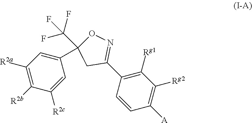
C1=CC([A])=C([Rg2])C([Rg1])=C1C1=NOC(C2=CC([R2a])=C([R2b])C([R2c])=C2)(C(F)(F)F)C1
